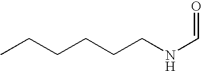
CCCCCCNC=O
